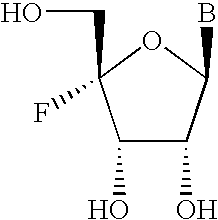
C1(O)C(O)C(B)OC1(CO)F
